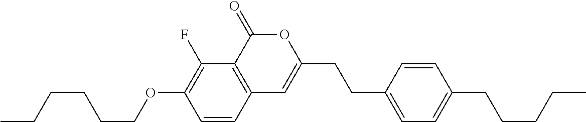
C1=CC2=C(C(F)=C1OCCCCCC)C(=O)OC(CCC1=CC=C(CCCCC)C=C1)=C2
